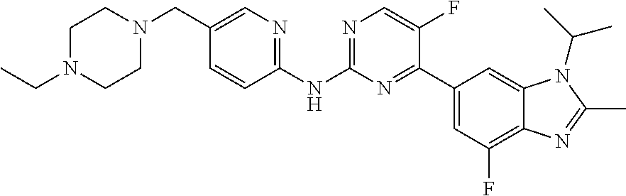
C1N(CC)CCN(CC2=CN=C(NC3=NC=C(F)C(C4=CC(F)=C5C(=C4)N(C(C)C)C(C)=N5)=N3)C=C2)C1
